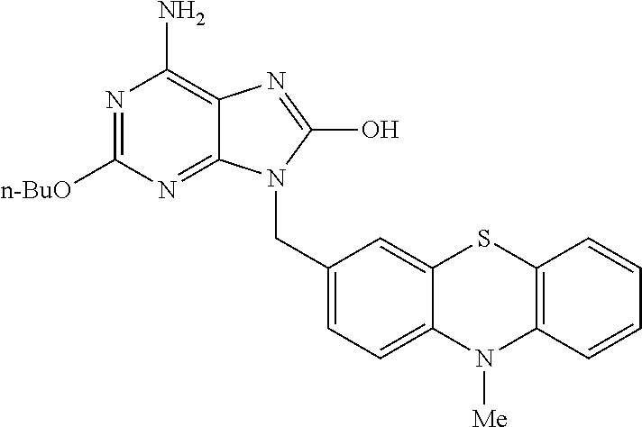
C1(CN2C3=NC([n-BuO])=NC(N)=C3N=C2O)=CC=C2C(=C1)SC1=C(N2[Me])C=CC=C1
